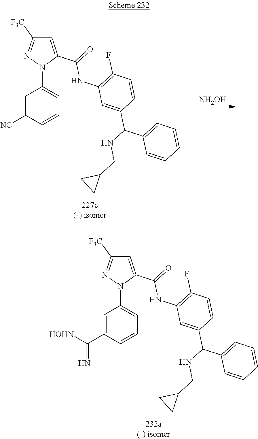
[NH2OH].C1=C(C(=O)NC2=C(F)C=CC(C(NCC3CC3)C3=CC=CC=C3)=C2)N(C2=CC=CC([NC])=C2)N=C1[F3C].C1(C(=O)NC2=C(F)C=CC(C(NCC3CC3)C3=CC=CC=C3)=C2)=CC([F3C])=NN1C1=CC=CC(C(=N)[HOHN])=C1
